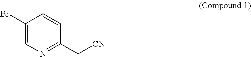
C1(Br)=CN=C(C[CN])C=C1
